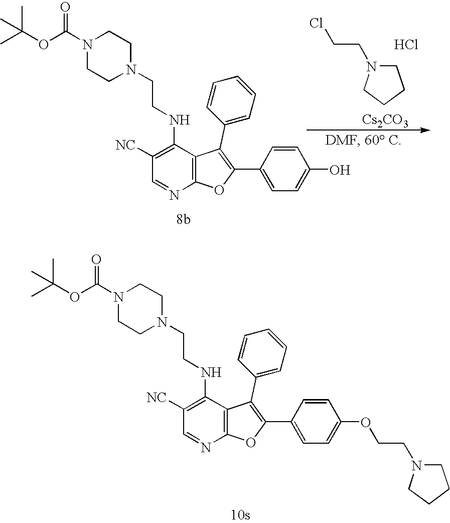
C1CN(CCCl)CC1.Cl.[Cs2CO3].C1N(CCNC2=C([NC])C=NC3=C2C(C2=CC=CC=C2)=C(C2=CC=C(O)C=C2)O3)CCN(C(OC(C)(C)C)=O)C1.C1N(CCNC2=C([NC])C=NC3=C2C(C2=CC=CC=C2)=C(C2=CC=C(OCCN4CCCC4)C=C2)O3)CCN(C(OC(C)(C)C)=O)C1
